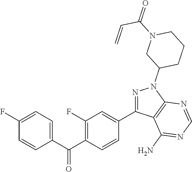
C1=C(C(C2=C(F)C=C(C3=NN(C4CCCN(C(=O)C=C)C4)C4=C3C(N)=NC=N4)C=C2)=O)C=CC(F)=C1
